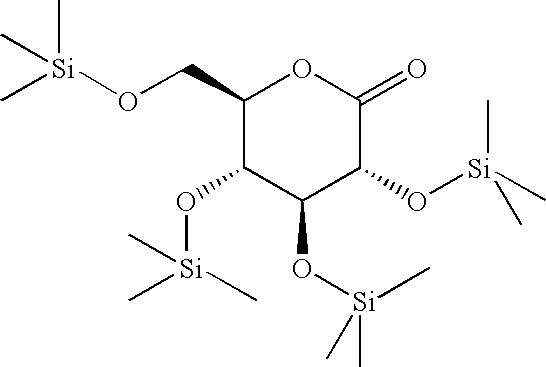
C[Si](C)(C)OCC1C(O[Si](C)(C)C)C(O[Si](C)(C)C)C(O[Si](C)(C)C)C(=O)O1
